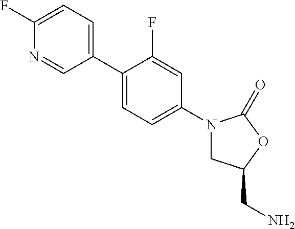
C1(C2=CC=C(N3CC(CN)OC3=O)C=C2F)=CC=C(F)N=C1
